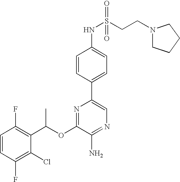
C1=CC(F)=C(Cl)C(C(OC2=NC(C3=CC=C(NS(=O)(=O)CCN4CCCC4)C=C3)=CN=C2N)C)=C1F
